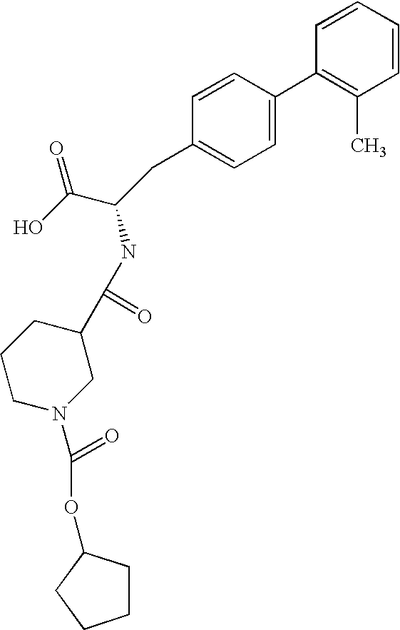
C1=CC=CC(C)=C1C1=CC=C(CC(C(O)=O)NC(C2CCCN(C(=O)OC3CCCC3)C2)=O)C=C1
